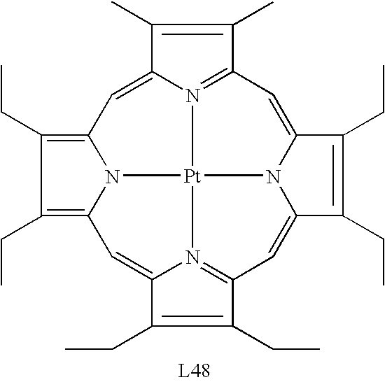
C1(CC)=C2N3C(=C1CC)C=C1N4=C(C(C)=C1C)C=C1N5[Pt]34N3=C(C=C5C(CC)=C1CC)C(CC)=C(CC)C3=C2
